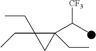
C1(C(C)[CF3])(CC)C(CC)(CC)C1
